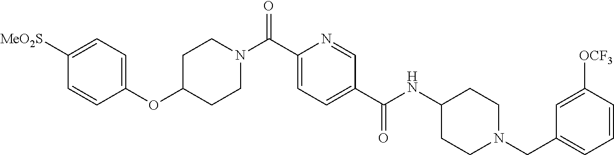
C1(OC2CCN(C(C3=CC=C(C(NC4CCN(CC5=CC=CC([OCF3])=C5)CC4)=O)C=N3)=O)CC2)=CC=C([MeO2S])C=C1
